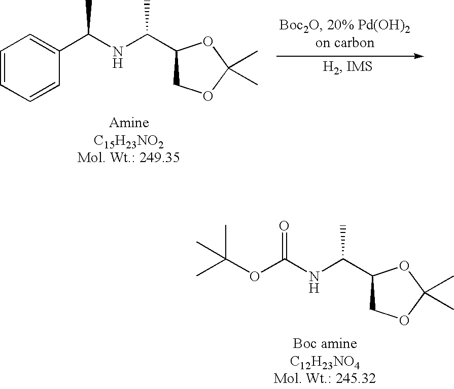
C1=CC=CC(C(NC(C2COC(C)(C)O2)C)C)=C1.O(C(C)(C)C)C(NC(C1COC(C)(C)O1)C)=O
